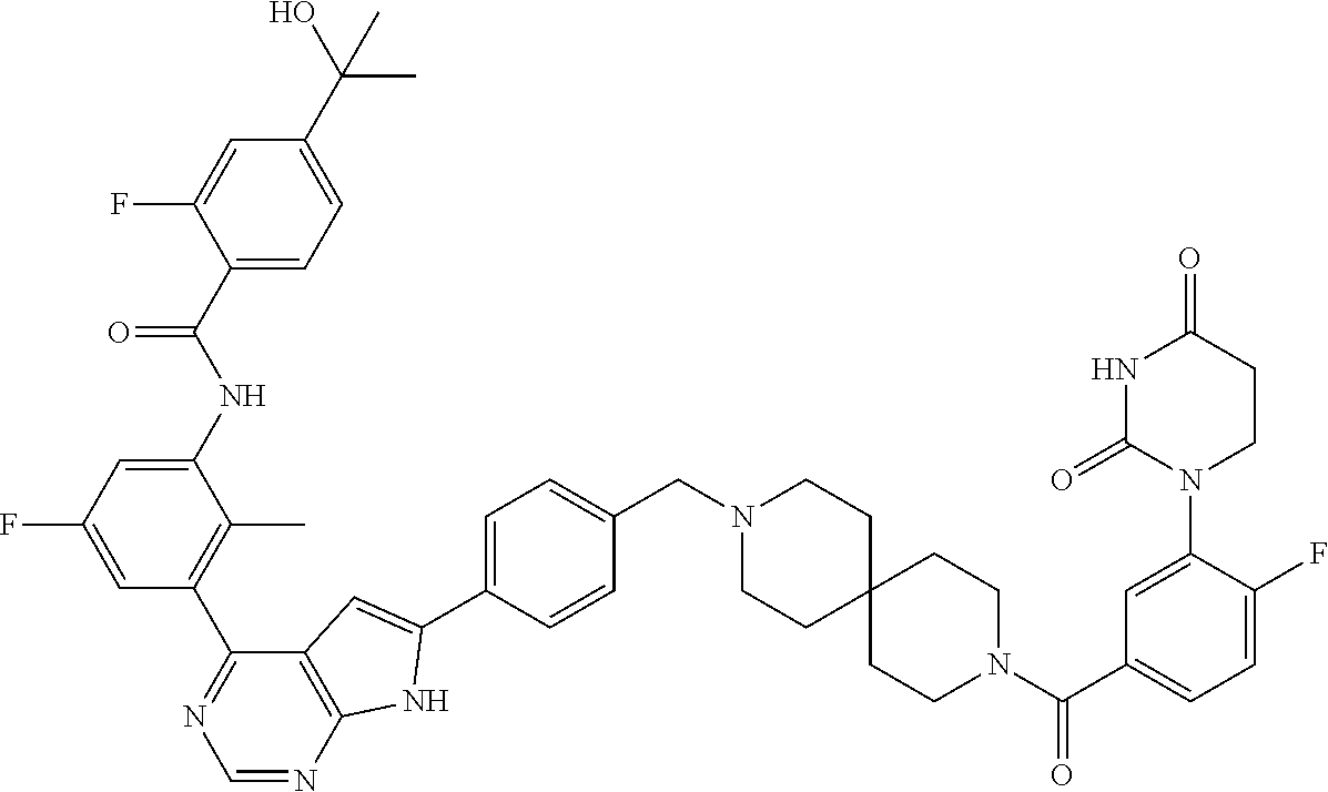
C1(C(NC2=CC(F)=CC(C3=NC=NC4=C3C=C(C3=CC=C(CN5CCC6(CC5)CCN(C(C5=CC=C(F)C(N7CCC(=O)NC7=O)=C5)=O)CC6)C=C3)N4)=C2C)=O)=CC=C(C(O)(C)C)C=C1F
